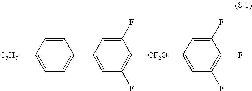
C1=CC([C3H7])=CC=C1C1=CC(F)=C([CF2O]C2=CC(F)=C(F)C(F)=C2)C(F)=C1
